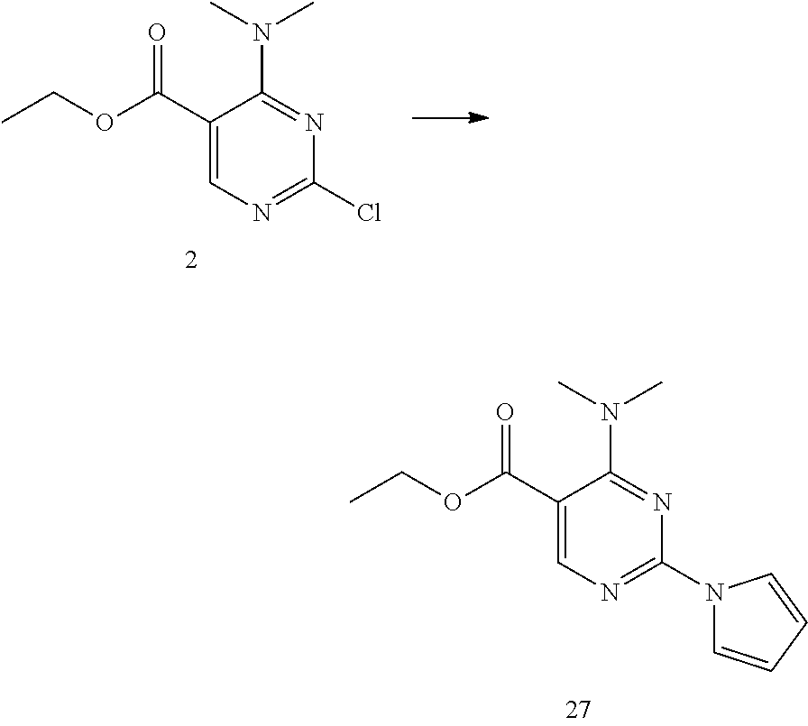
C1(C(OCC)=O)=CN=C(Cl)N=C1N(C)C.C1(C(OCC)=O)=CN=C(N2C=CC=C2)N=C1N(C)C
